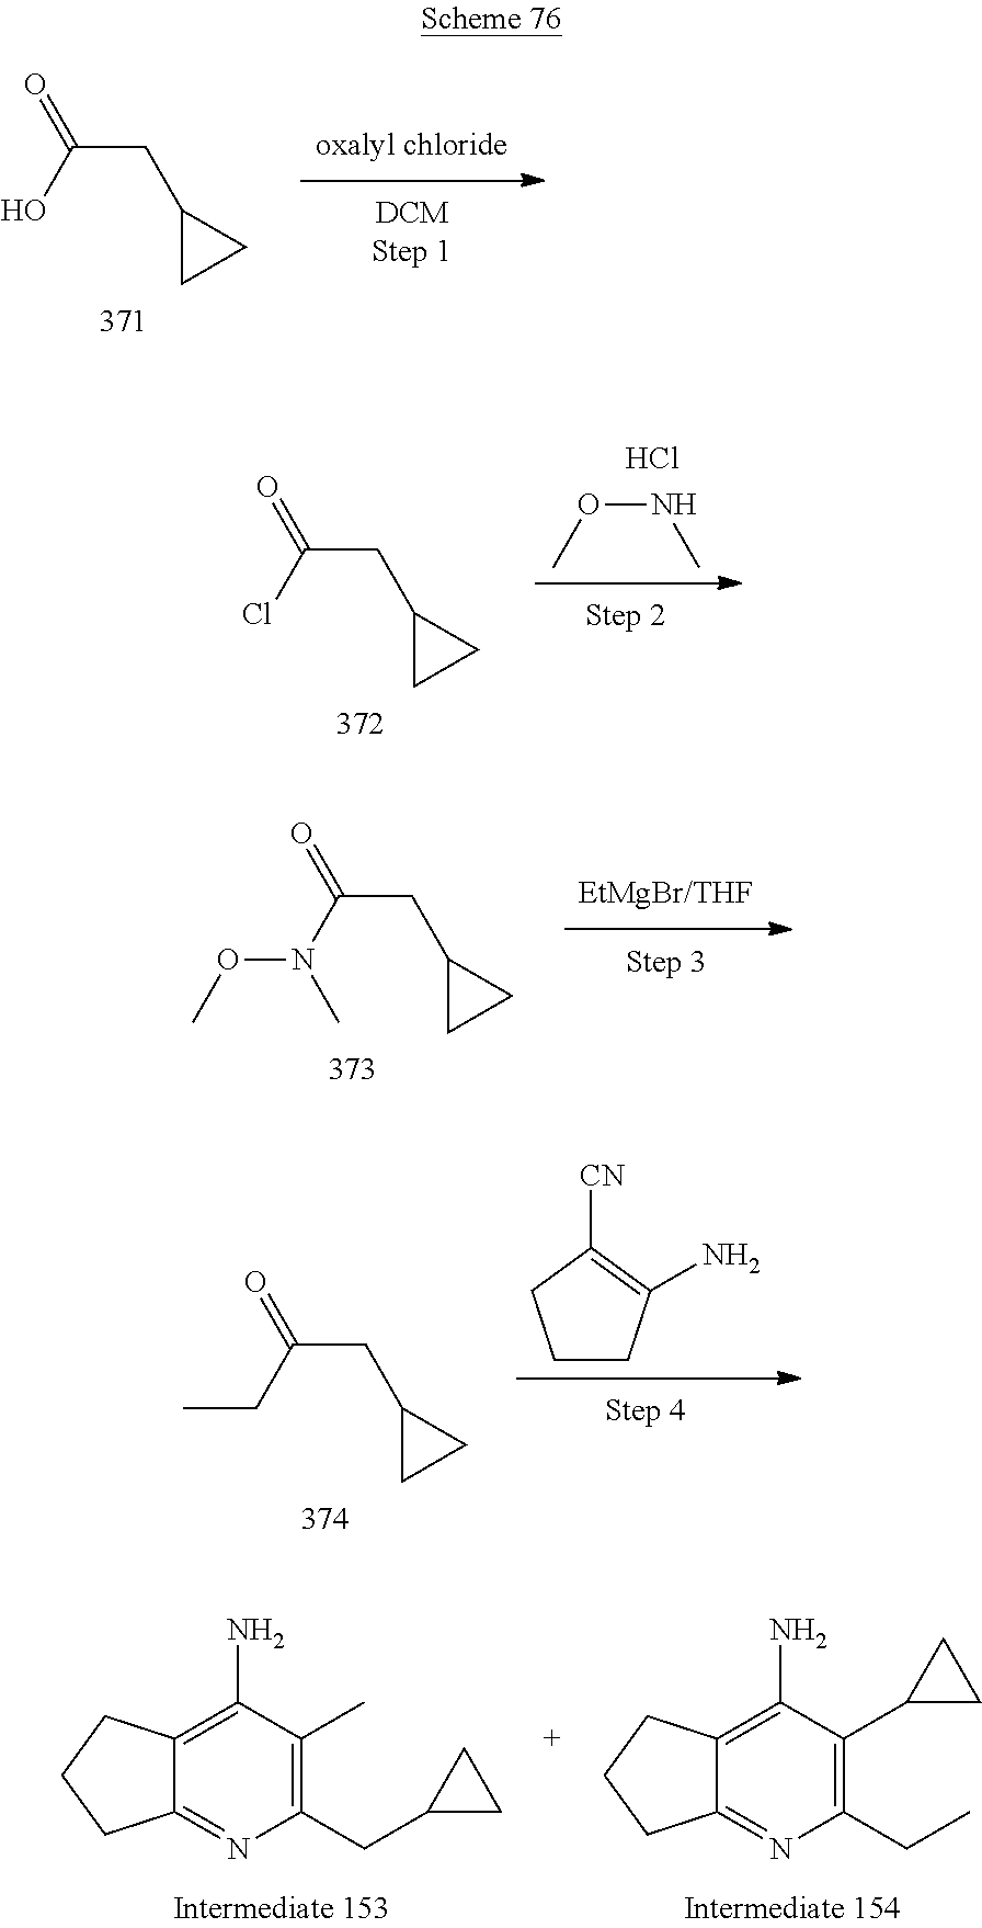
C(CC1CC1)(O)=O.O(NC)C.Cl.C(CC1CC1)(Cl)=O.C(CC1CC1)(N(C)OC)=O.C(CC1CC1)(CC)=O.C1CC(N)=C([CN])C1.C12=NC(CC3CC3)=C(C)C(N)=C1CCC2.C12=NC(CC)=C(C3CC3)C(N)=C1CCC2
